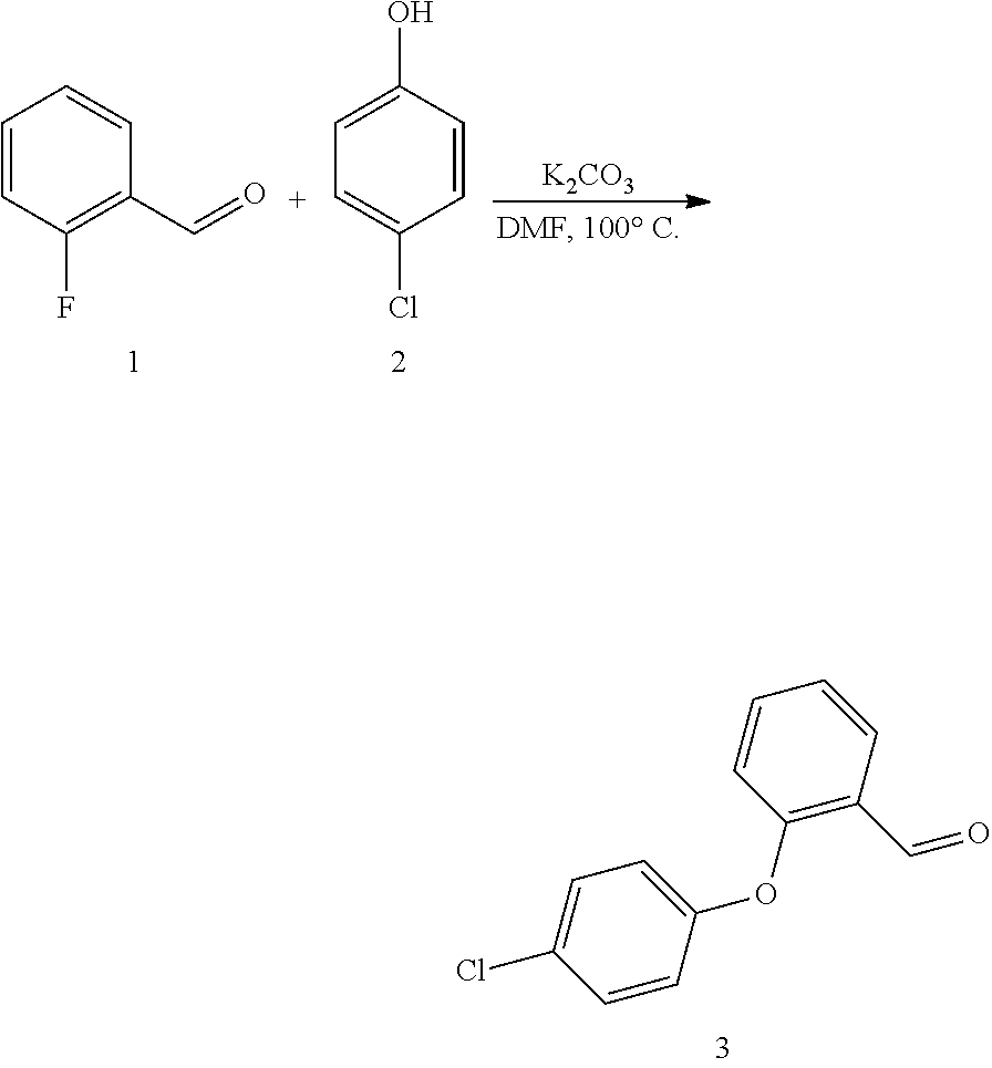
C1=CC(F)=C(C=O)C=C1.C1=CC(Cl)=CC=C1O.[K2CO3].C1=C(Cl)C=CC(OC2=C(C=O)C=CC=C2)=C1
